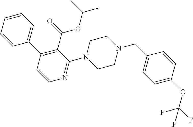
C1=CC=CC(C2=C(C(=O)OC(C)C)C(N3CCN(CC4=CC=C(OC(F)(F)F)C=C4)CC3)=NC=C2)=C1
